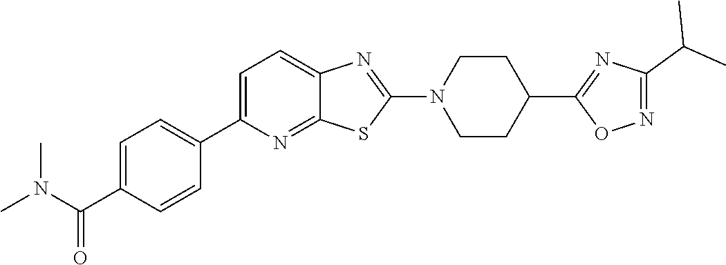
C1=C(C2=CC=C(C(=O)N(C)C)C=C2)N=C2C(=C1)N=C(N1CCC(C3=NC(C(C)C)=NO3)CC1)S2
